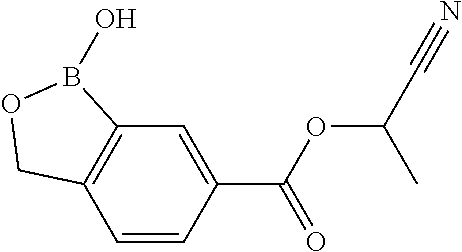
C12=C(C=CC(C(OC(C)C#N)=O)=C1)COB2O
